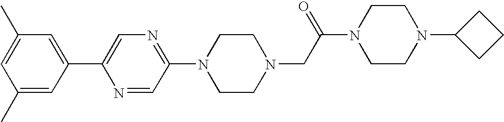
N1=C(N2CCN(CC(N3CCN(C4CCC4)CC3)=O)CC2)C=NC(C2=CC(C)=CC(C)=C2)=C1
